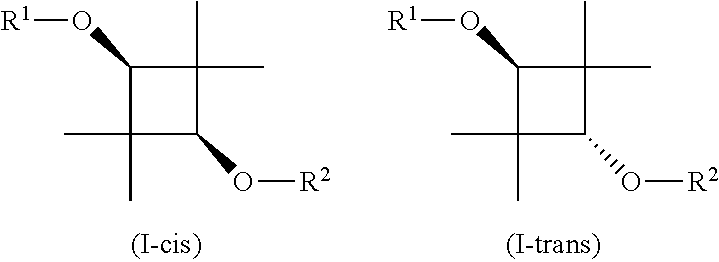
C1(C)(C)C(O[R1])C(C)(C)C1O[R2].C1(C)(C)C(O[R1])C(C)(C)C1O[R2]
